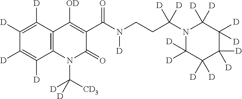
C12=C(N(C([CD3])([D])[D])C(=O)C(C(N(CCC(N3C([D])([D])C([D])([D])C([D])([D])C([D])([D])C3([D])[D])([D])[D])[D])=O)=C1[OD])C([D])=C([D])C([D])=C2[D]
